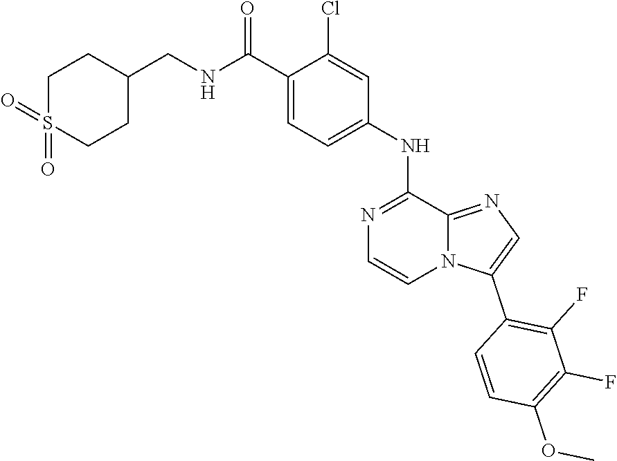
C1(C(NCC2CCS(=O)(=O)CC2)=O)=CC=C(NC2=NC=CN3C2=NC=C3C2=C(F)C(F)=C(OC)C=C2)C=C1Cl
